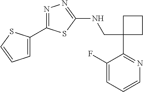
C1(CNC2=NN=C(C3=CC=CS3)S2)(C2=NC=CC=C2F)CCC1
